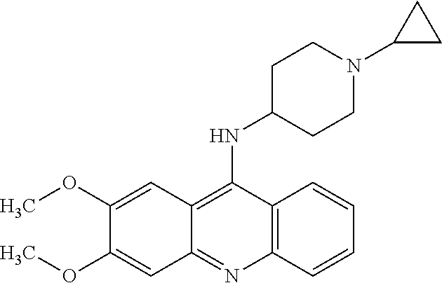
C12=C(C(NC3CCN(C4CC4)CC3)=C3C(=N1)C=C(OC)C(OC)=C3)C=CC=C2
